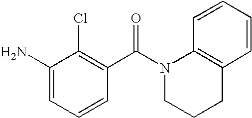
C1=C(N)C(Cl)=C(C(N2C3=C(CCC2)C=CC=C3)=O)C=C1
